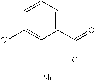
C1(C(=O)Cl)=CC=CC(Cl)=C1
